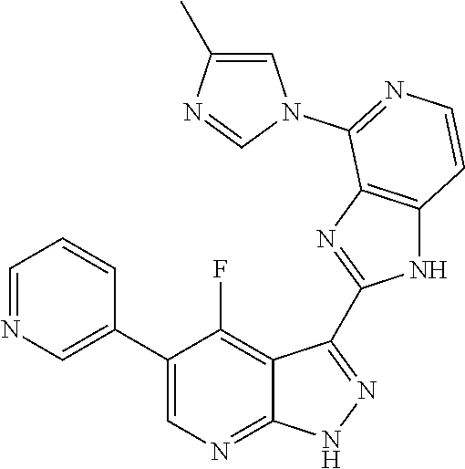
C1=NC=C(C2=CN=C3C(=C2F)C(C2=NC4=C(N2)C=CN=C4N2C=C(C)N=C2)=N[N H]3)C=C1
